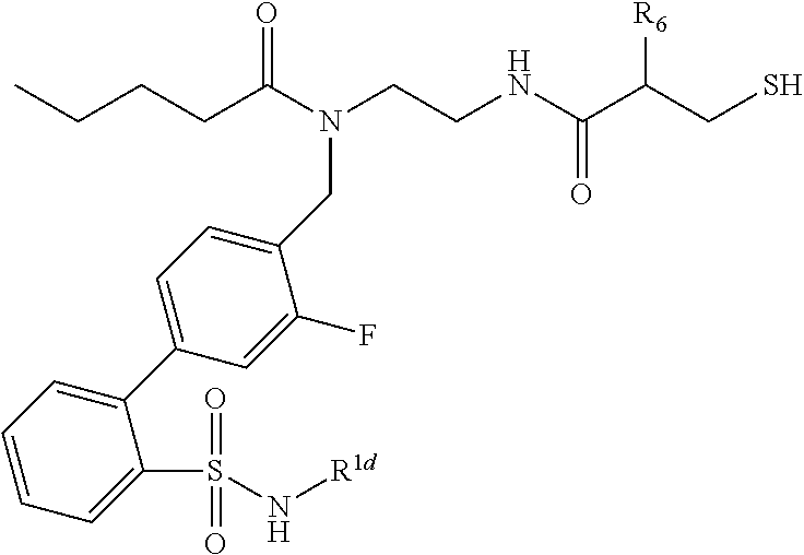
N(C(CCCC)=O)(CCNC(C(CS)[R6])=O)CC1=CC=C(C2=CC=CC=C2S(N[R1d])(=O)=O)C=C1F
